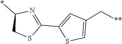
C1(C2=NC(*)CS2)=CC(C[**])=CS1
